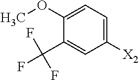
[X2]C1=CC=C(OC)C(C(F)(F)F)=C1
